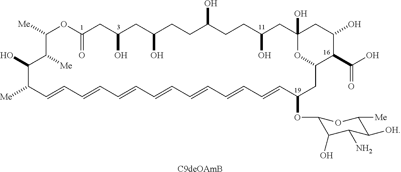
C1([Me])OC(=O)CC(O)CC(O)CCC(O)CCC(O)CC2(O)CC(O)C(C(O)=O)C(O2)CC(OC2C(O)C(N)C([OH])C([Me])O2)C=CC=CC=CC=CC=CC=CC=CC([Me])C(O)C1[Me].[C9deOAmB]
